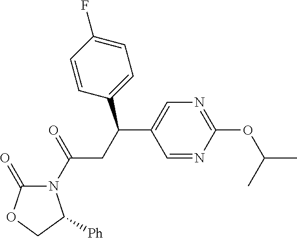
C1=NC(OC(C)C)=NC=C1C(CC(=O)N1C(=O)OCC1[Ph])C1=CC=C(F)C=C1
